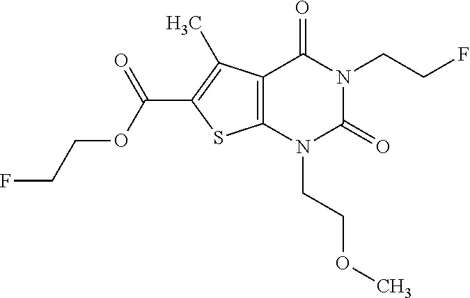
C12=C(N(CCOC)C(=O)N(CCF)C1=O)SC(C(=O)OCCF)=C2C
